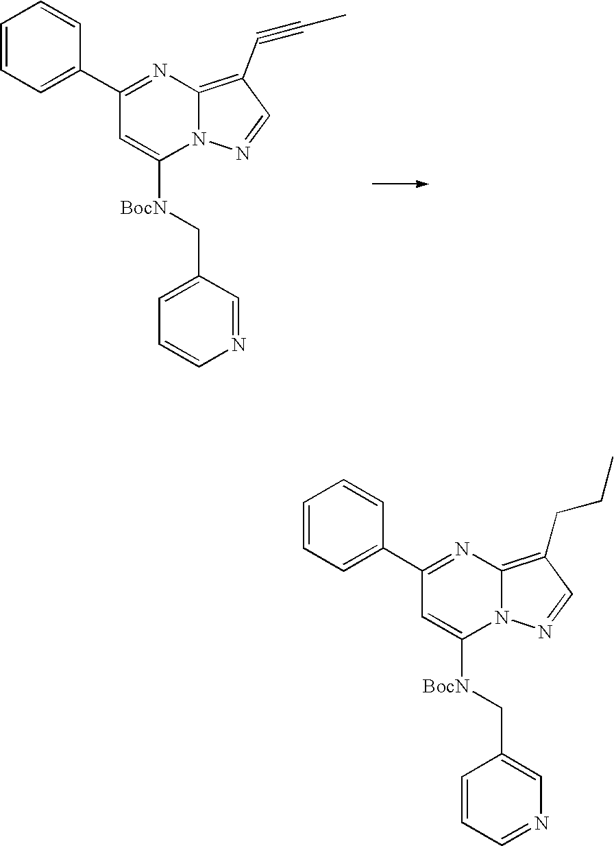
N12C(=C(C#CC)C=N1)N=C(C1=CC=CC=C1)C=C2[BocN]CC1=CC=CN=C1.N12C(=C(CCC)C=N1)N=C(C1=CC=CC=C1)C=C2[BocN]CC1=CN=CC=C1
